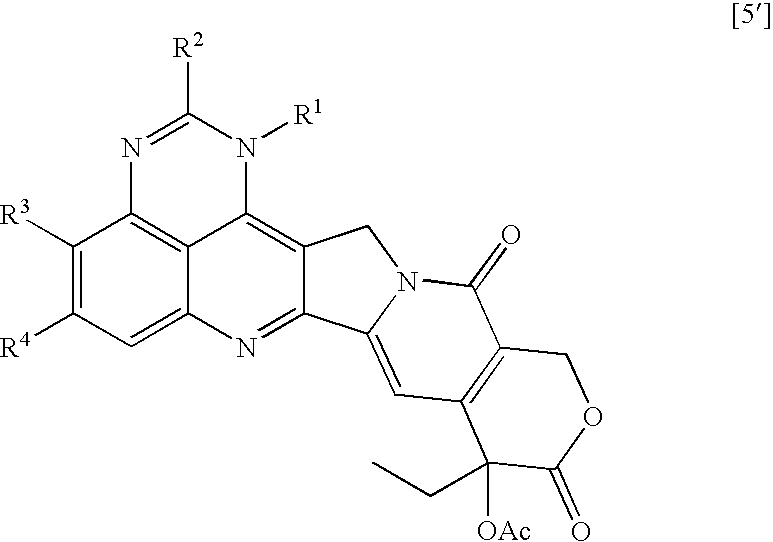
C1([R3])=C([R4])C=C2C3=C1N=C([R2])N([R1])C3=C1C(=N2)C2=CC3=C(C(=O)N2C1)COC(=O)C3([OAc])CC
